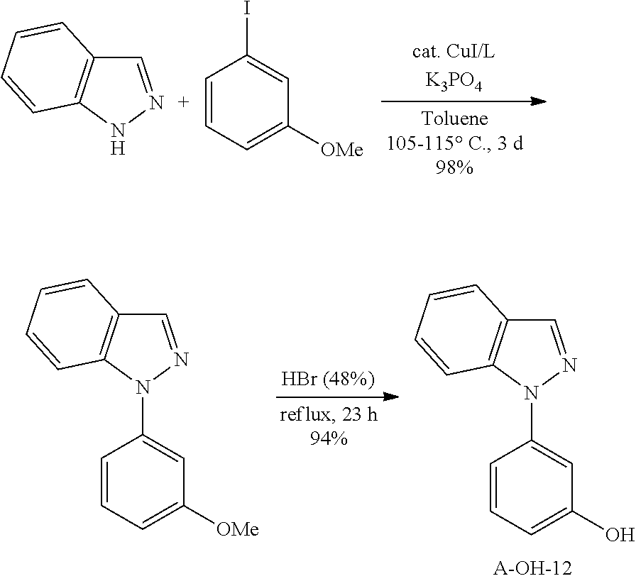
C1=CC=C([OMe])C=C1I.C1=NNC2=C1C=CC=C2.C1=CC=C([OMe])C=C1N1N=CC2=C1C=CC=C2.C1=CC=C(O)C=C1N1N=CC2=C1C=CC=C2
